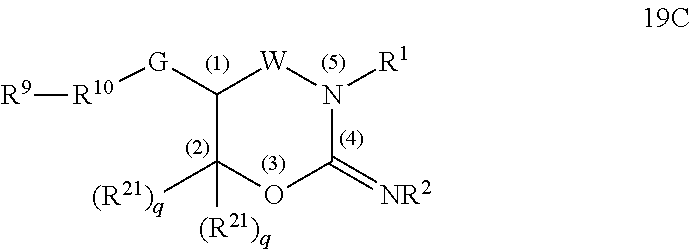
[R10]([G]C1C([(R21)q])([(R21)q])OC(=[NR2])N([R1])[W]1)[R9]
